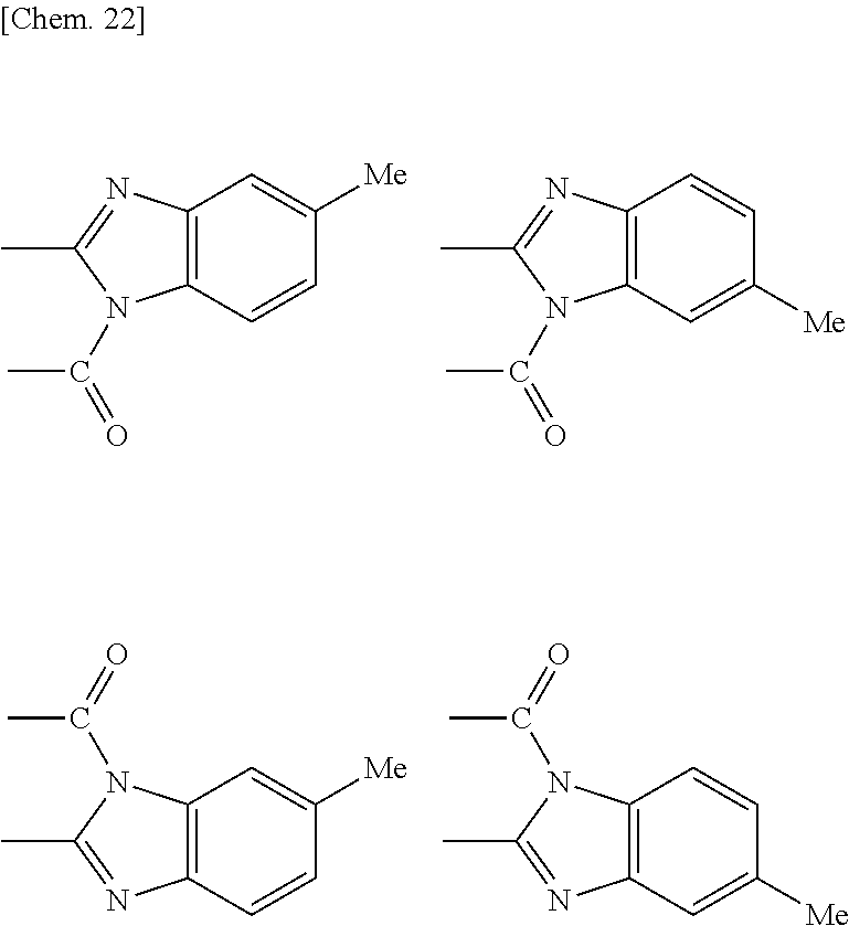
C12=C(C=CC([Me])=C1)N(C(=O)C)C(C)=N2.C12=C(C=C([Me])C=C1)N(C(=O)C)C(C)=N2.C12=C(C=CC([Me])=C1)N=C(C)N2C(=O)C.C12=C(C=C([Me])C=C1)N=C(C)N2C(=O)C
